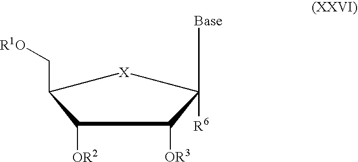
C(C1[X]C([Base])([R6])C([OR3])C1[OR2])[R1O]
